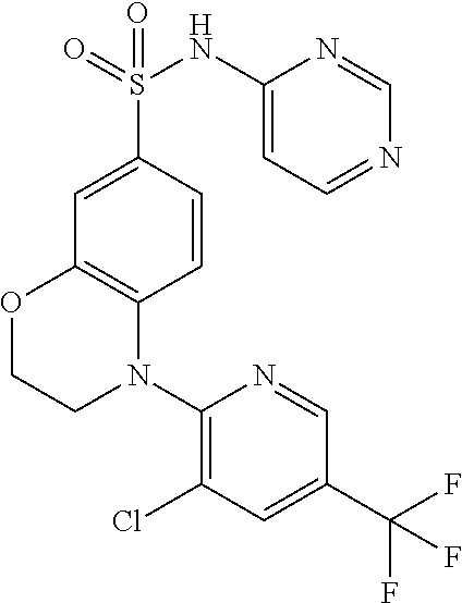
C1=C(S(=O)(NC2=CC=NC=N2)=O)C=CC2=C1OCCN2C1=C(Cl)C=C(C(F)(F)F)C=N1
